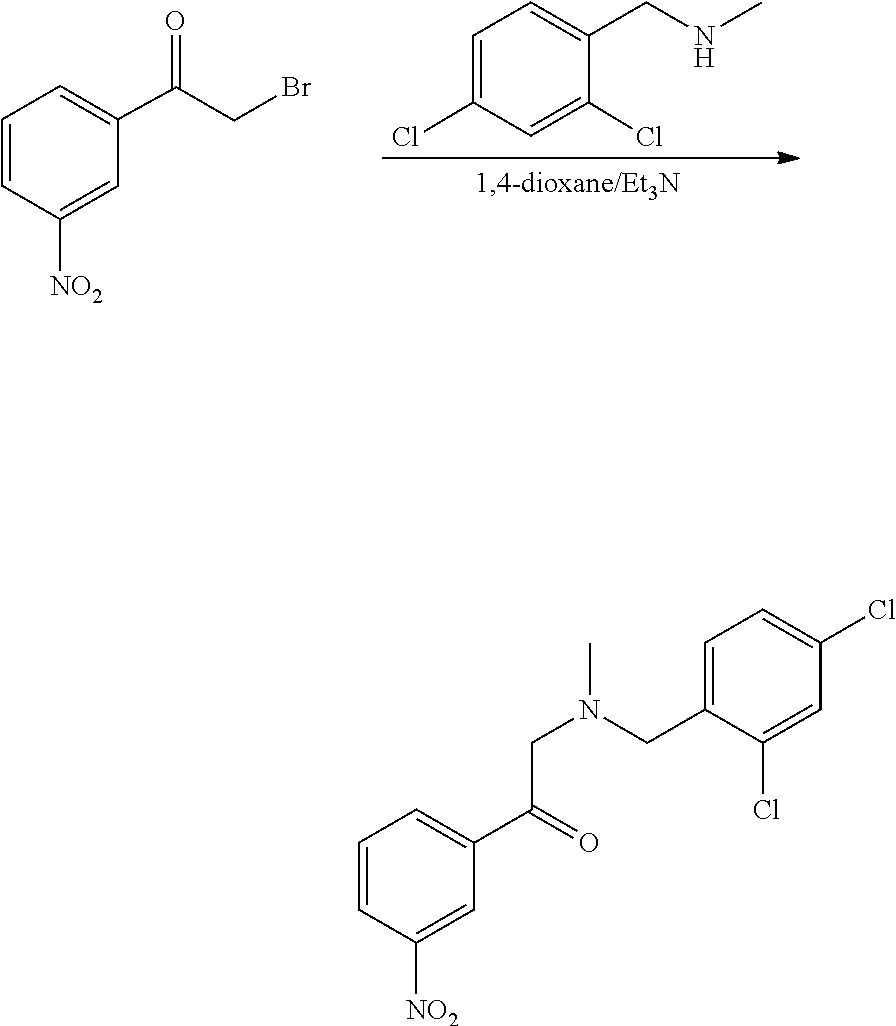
C1=CC=C(C(=O)CBr)C=C1[NO2].C1(CNC)=CC=C(Cl)C=C1Cl.N(C)(CC1=CC=C(Cl)C=C1Cl)CC(C1=CC=CC([NO2])=C1)=O
